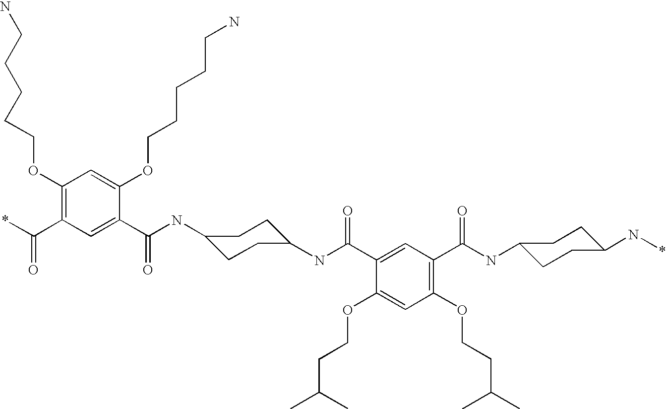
C1(C(=O)NC2CCC(NC(C3=CC(C(NC4CCC(N*)CC4)=O)=C(OCCC(C)C)C=C3OCCC(C)C)=O)CC2)=CC(C(*)=O)=C(OCCCCCN)C=C1OCCCCCN
